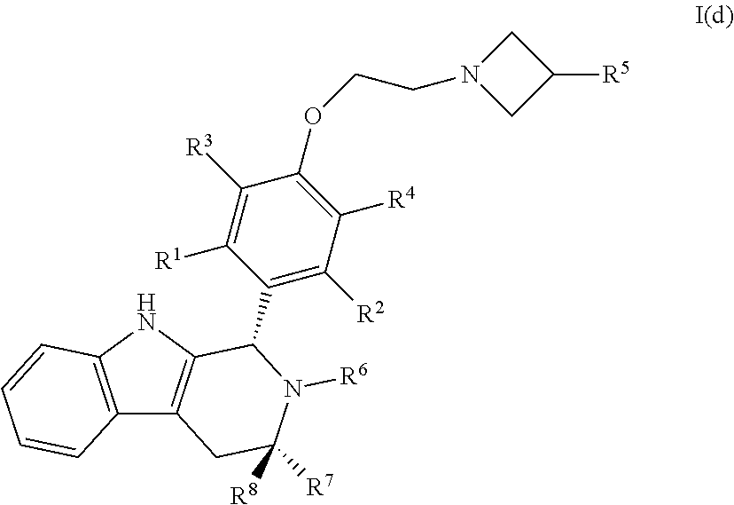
C12=C(NC3=C1CC([R8])([R7])N([R6])C3C1=C([R2])C([R4])=C(OCCN3CC([R5])C3)C([R3])=C1[R1])C=CC=C2
